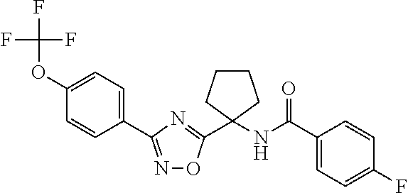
C1=C(C2=NOC(C3(NC(=O)C4=CC=C(F)C=C4)CCCC3)=N2)C=CC(OC(F)(F)F)=C1
